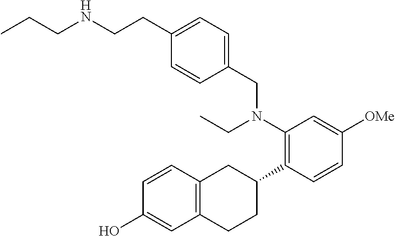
C1=CC2=C(C=C1O)CCC(C1=C(N(CC)CC3=CC=C(CCNCCC)C=C3)C=C([OMe])C=C1)C2
